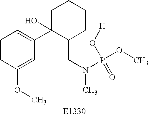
C1=CC(OC)=CC(C2(O)C(CN(C)P(OC)(O[H])=O)CCCC2)=C1
